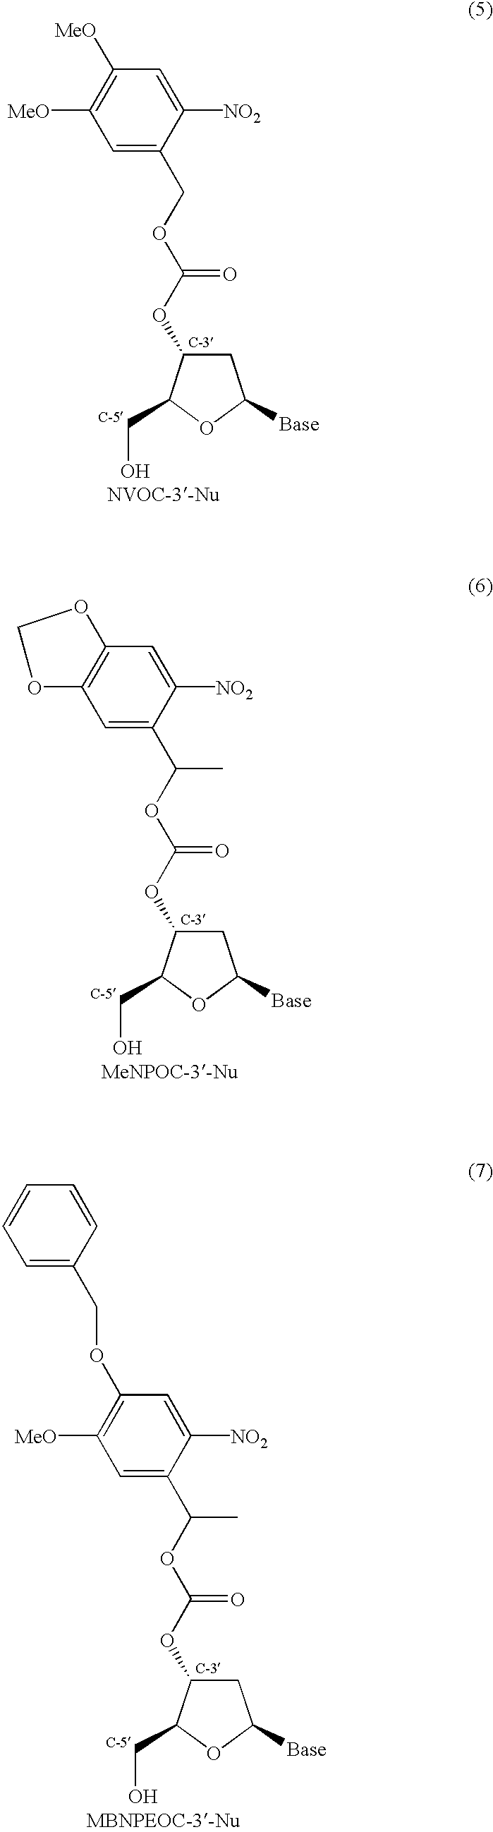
C1=C(COC(OC2CC([Base])OC2CO)=O)C([NO2])=CC([MeO])=C1[MeO].C1=C(C(OC(OC2CC([Base])OC2CO)=O)C)C([NO2])=CC2=C1OCO2.C1=C(C(OC(OC2CC([Base])OC2CO)=O)C)C([NO2])=CC(OCC2=CC=CC=C2)=C1[MeO]
